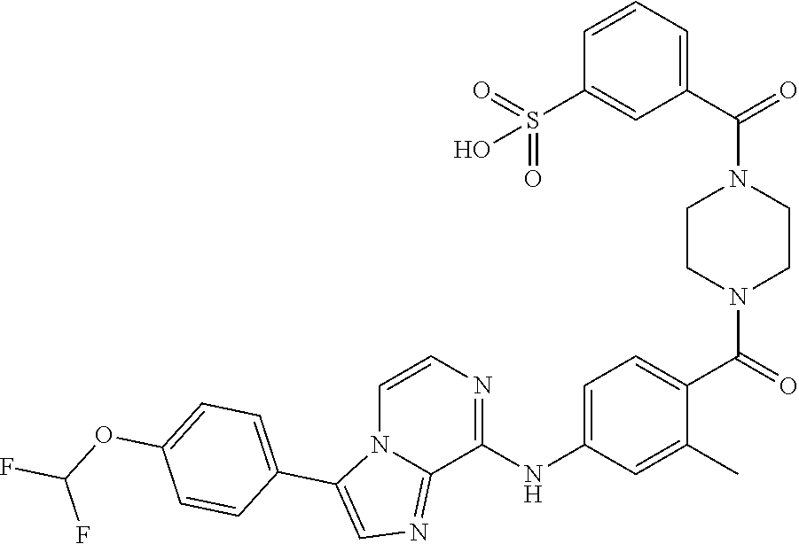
C1CN(C(=O)C2=CC=C(NC3=NC=CN4C3=NC=C4C3=CC=C(OC(F)F)C=C3)C=C2C)CCN1C(C1=CC=CC(S(=O)(=O)O)=C1)=O
